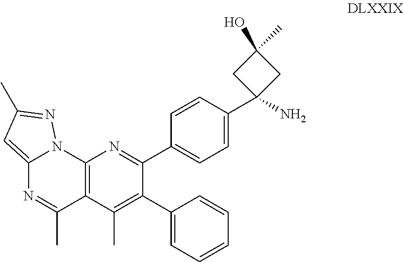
C12=C(C(C)=C(C3=CC=CC=C3)C(C3=CC=C(C4(N)CC(C)(O)C4)C=C3)=N1)C(C)=NC1=CC(C)=NN21
